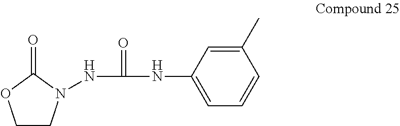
C1CN(NC(=O)NC2=CC=CC(C)=C2)C(=O)O1
